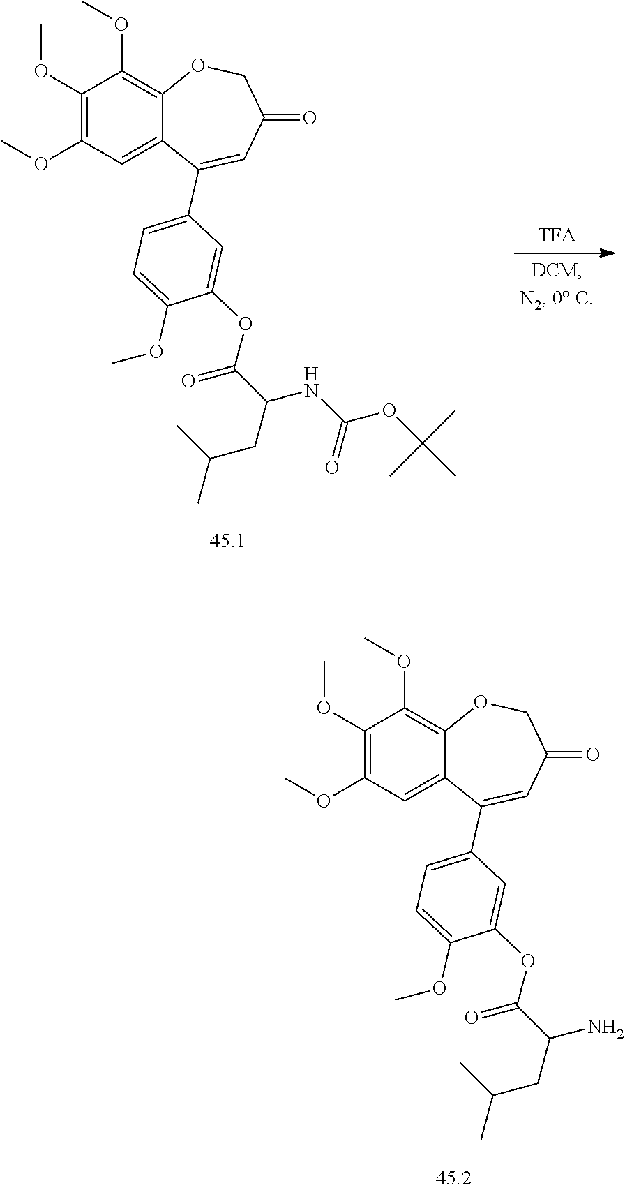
C1(OC)=C(OC)C=C2C(=C1OC)OCC(=O)C=C2C1=CC=C(OC)C(OC(C(CC(C)C)NC(=O)OC(C)(C)C)=O)=C1.C1(OC)=C(OC)C=C2C(=C1OC)OCC(=O)C=C2C1=CC=C(OC)C(OC(C(CC(C)C)N)=O)=C1
